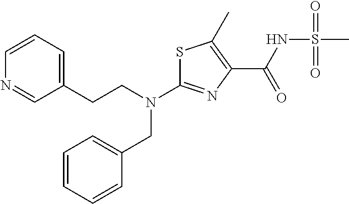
C1(CN(C2=NC(C(NS(C)(=O)=O)=O)=C(C)S2)CCC2=CC=CN=C2)=CC=CC=C1
